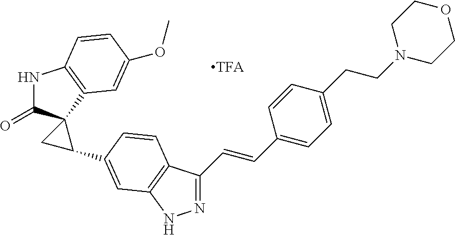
N1=C(C=CC2=CC=C(CCN3CCOCC3)C=C2)C2=C(N1)C=C(C1CC13C(=O)NC1=C3C=C(OC)C=C1)C=C2
